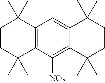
C12=C(C([NO2])=C3C(=C1)C(C)(C)CCC3(C)C)C(C)(C)CCC2(C)C
